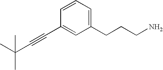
C1(CCCN)=CC=CC(C#CC(C)(C)C)=C1
